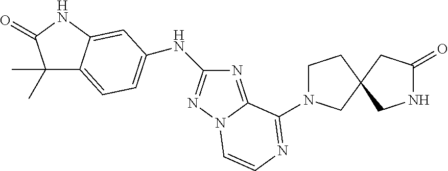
C1(C)(C)C2=CC=C(NC3=NN4C(=N3)C(N3CCC5(C3)CNC(=O)C5)=NC=C4)C=C2NC1=O
